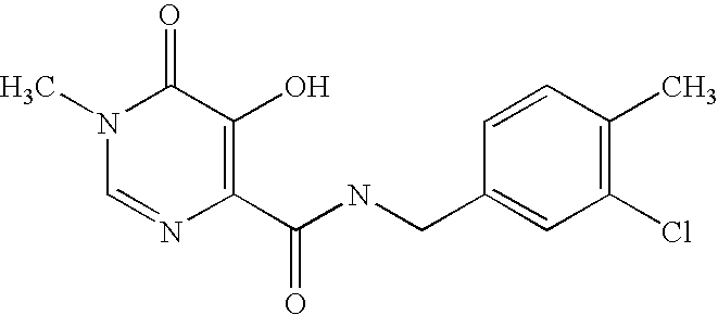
N1(C)C=NC(C(NCC2=CC(Cl)=C(C)C=C2)=O)=C(O)C1=O
